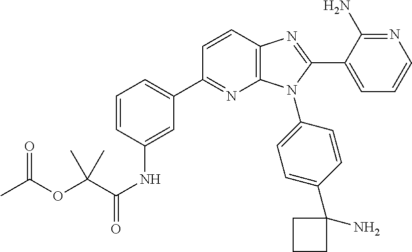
C12=C(C=CC(C3=CC=CC(NC(=O)C(OC(C)=O)(C)C)=C3)=N1)N=C(C1=CC=CN=C1N)N2C1=CC=C(C2(N)CCC2)C=C1
